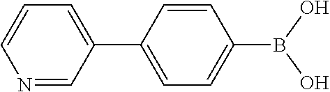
C1=CN=CC(C2=CC=C(B(O)O)C=C2)=C1
